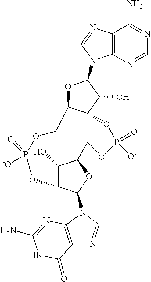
C12=C(N=CN=C1N)N(C1OC3C(C1O)OP([O-])(=O)OCC1C(O)C(C(N4C=NC5=C4N=C(N)NC5=O)O1)OP(=O)([-O])OC3)C=N2
